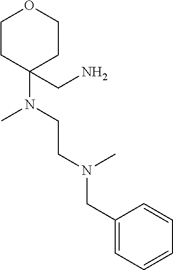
C1CC(N(CCN(CC2=CC=CC=C2)C)C)(CN)CCO1
